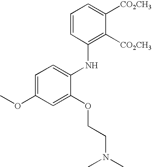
C1=CC(NC2=CC=C(OC)C=C2OCCN(C)C)=C([CO2CH3])C([CO2CH3])=C1
